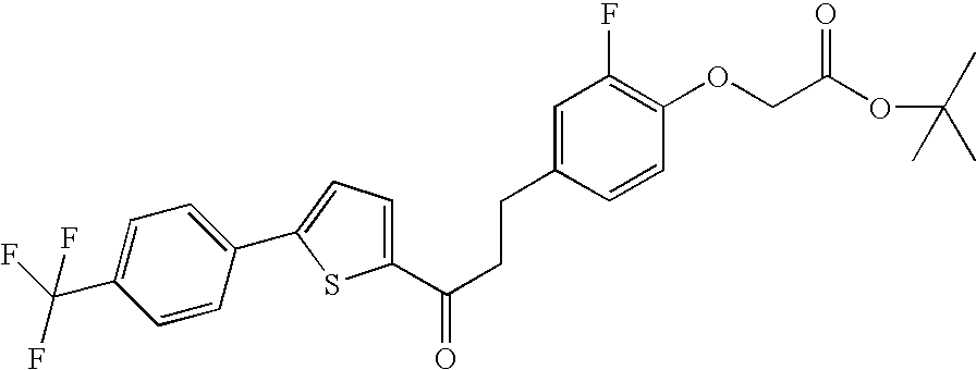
C1(C(CCC2=CC(F)=C(OCC(=O)OC(C)(C)C)C=C2)=O)=CC=C(C2=CC=C(C(F)(F)F)C=C2)S1
